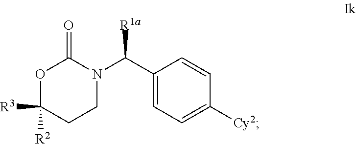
O1C([R2])([R3])CCN(C(C2=CC=C([Cy2])C=C2)[R1a])C1=O
